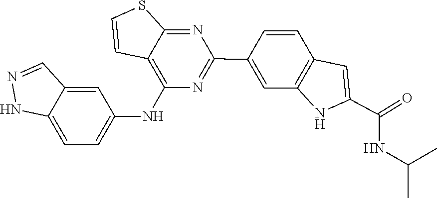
C1=CC2=C(C=C1C1=NC(NC3=CC=C4NN=CC4=C3)=C3C=CSC3=N1)NC(C(=O)NC(C)C)=C2
